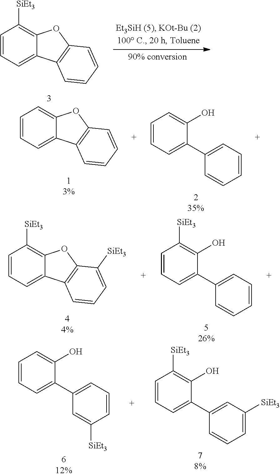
C1=CC=C2C(=C1[SiEt3])OC1=C2C=CC=C1.C1=CC=C2C(=C1)OC1=C2C=CC=C1.C1=CC=C(C2=CC=CC=C2)C(O)=C1.C1=CC=C(C2=CC=CC=C2)C(O)=C1[SiEt3].C1=CC=C2C(=C1[SiEt3])OC1=C2C=CC=C1[SiEt3].C1=CC=C(C2=CC([SiEt3])=CC=C2)C(O)=C1[SiEt3].C1=CC=C(C2=CC=CC([SiEt3])=C2)C(O)=C1
